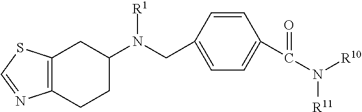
C12=C(CCC(N(CC3=CC=C(C(N([R10])[R11])=O)C=C3)[R1])C1)N=CS2
